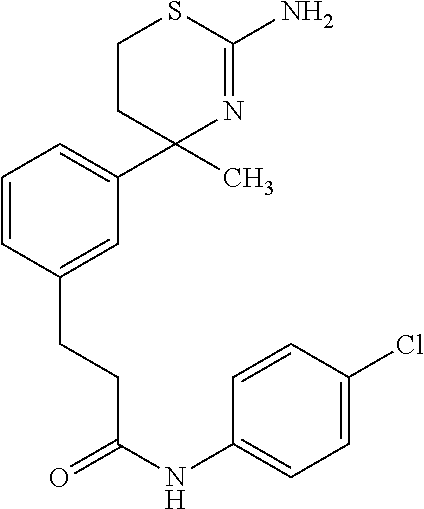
C1=CC(CCC(NC2=CC=C(Cl)C=C2)=O)=CC(C2(C)N=C(N)SCC2)=C1
